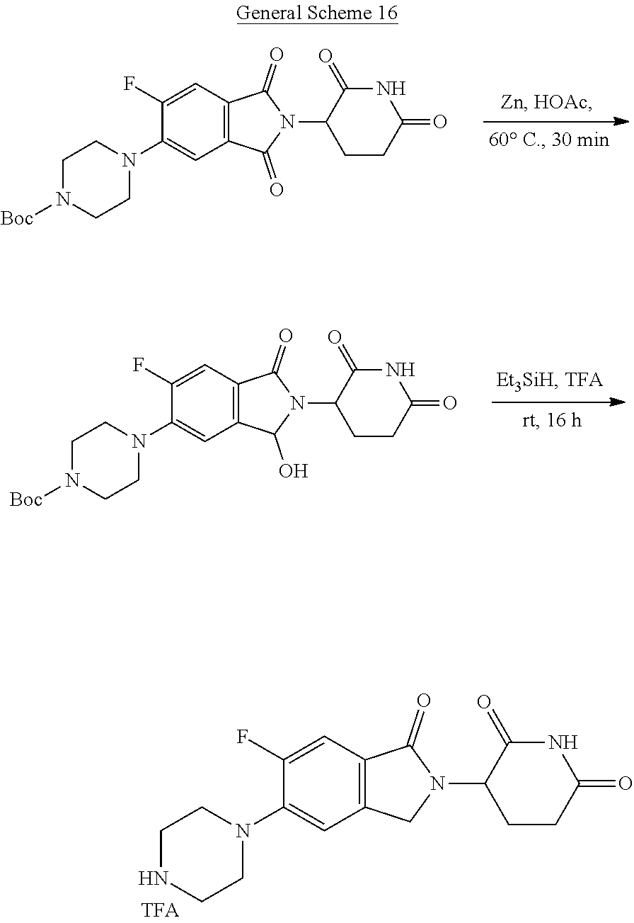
C1NCCN(C2=CC3=C(C=C2F)C(=O)N(C2C(=O)NC(=O)CC2)C3)C1.C1N([Boc])CCN(C2=CC3=C(C=C2F)C(=O)N(C2C(=O)NC(=O)CC2)C3=O)C1.C1N([Boc])CCN(C2=CC3=C(C=C2F)C(=O)N(C2C(=O)NC(=O)CC2)C3O)C1
